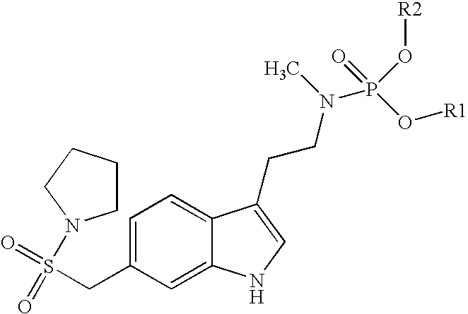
C1CCCN1S(=O)(=O)CC1=CC=C2C(=C1)NC=C2CCN(P(O[R1])(O[R2])=O)C
